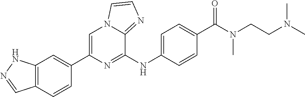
C1(C2=CC3=C(C=C2)C=NN3)=CN2C(=NC=C2)C(NC2=CC=C(C(N(CCN(C)C)C)=O)C=C2)=N1
